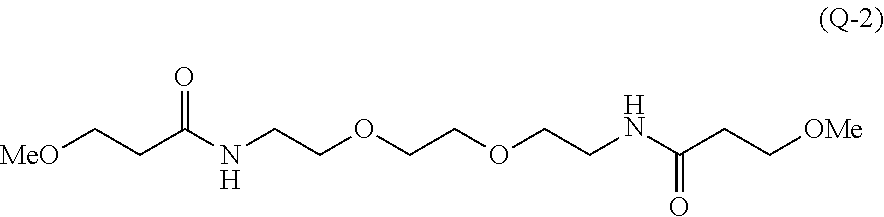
[MeO]CCC(NCCOCCOCCNC(CC[OMe])=O)=O
